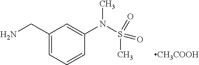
C1(CN)=CC=CC(N(S(=O)(=O)C)C)=C1.[CH3COOH]
